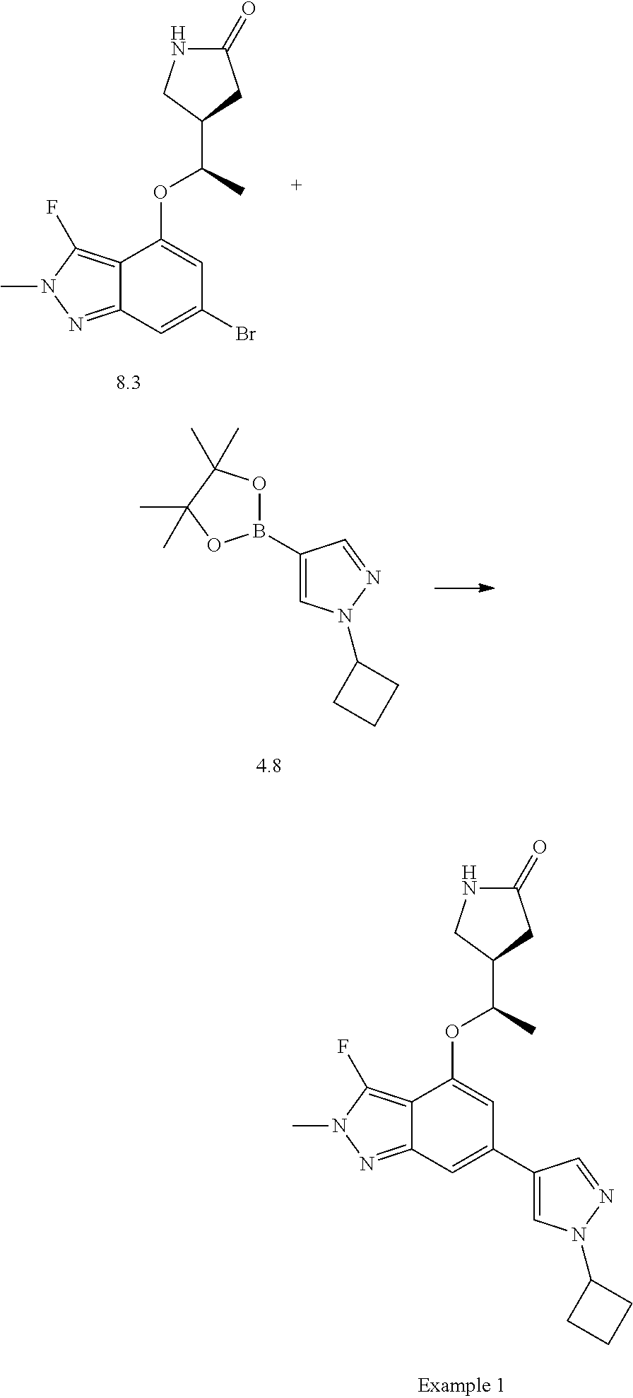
C1(=O)NCC(C(OC2=CC(Br)=CC3=NN(C)C(F)=C32)C)C1.B1(C2=CN(C3CCC3)N=C2)OC(C)(C)C(C)(C)O1.C1(=O)NCC(C(OC2=CC(C3=CN(C4CCC4)N=C3)=CC3=NN(C)C(F)=C32)C)C1
